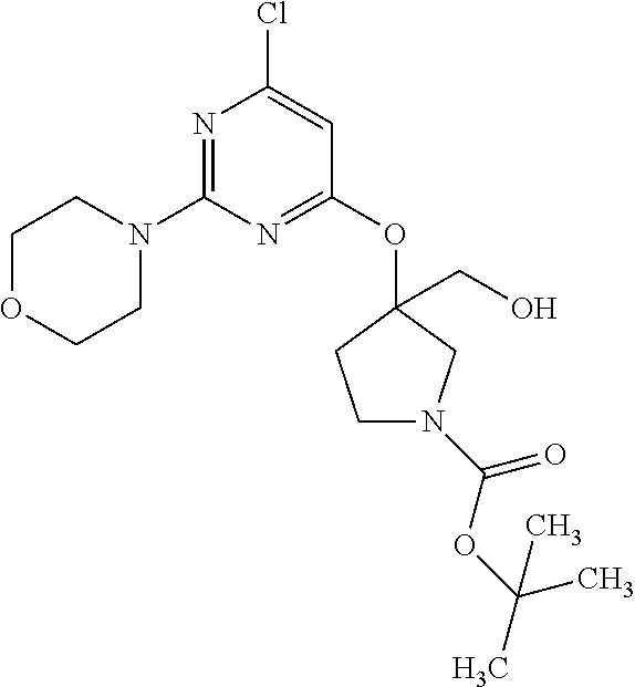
ClC1=CC(OC2(CO)CN(C(OC(C)(C)C)=O)CC2)=NC(N2CCOCC2)=N1
